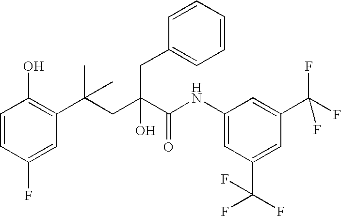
C1=CC(F)=CC(C(CC(C(NC2=CC(C(F)(F)F)=CC(C(F)(F)F)=C2)=O)(O)CC2=CC=CC=C2)(C)C)=C1O
